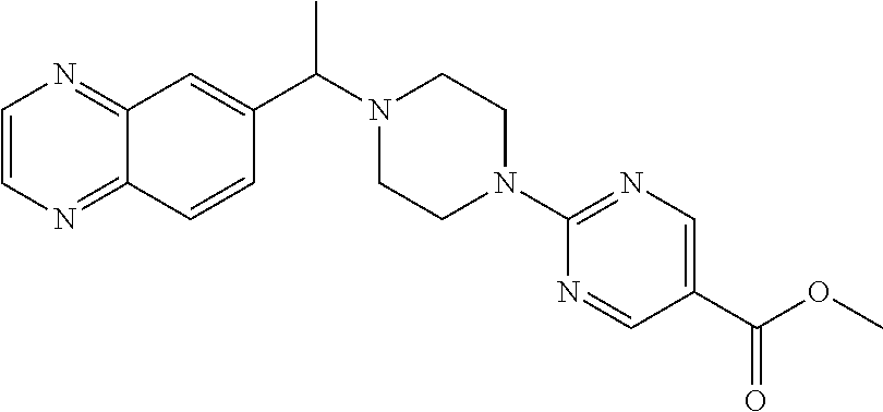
C12=NC=CN=C1C=CC(C(N1CCN(C3=NC=C(C(OC)=O)C=N3)CC1)C)=C2
